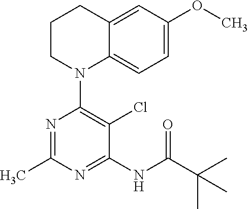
C1CN(C2=C(Cl)C(NC(C(C)(C)C)=O)=NC(C)=N2)C2=CC=C(OC)C=C2C1
